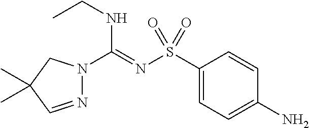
C1(S(N=C(NCC)N2N=CC(C)(C)C2)(=O)=O)=CC=C(N)C=C1
